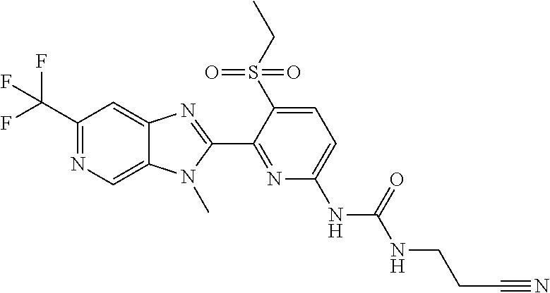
C1(C(F)(F)F)=NC=C2C(=C1)N=C(C1=NC(NC(NCCC#N)=O)=CC=C1S(CC)(=O)=O)N2C
